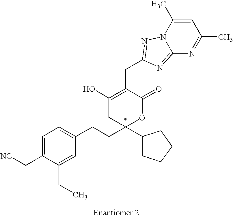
[NC]CC1=CC=C(CCC2(C3CCCC3)OC(=O)C(CC3=NN4C(=N3)N=C(C)C=C4C)=C(O)C2)C=C1CC
